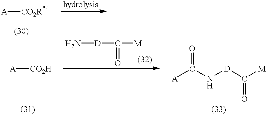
[A][CO2R54].[A][CO2H].N[D]C([M])=O.[A]C(N[D]C([M])=O)=O
